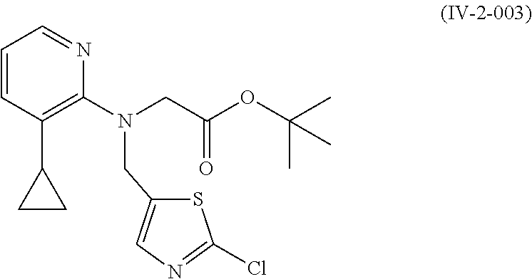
C1=CC(C2CC2)=C(N(CC2=CN=C(Cl)S2)CC(=O)OC(C)(C)C)N=C1
